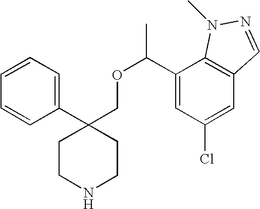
C1(C2(COC(C3=CC(Cl)=CC4=C3N(C)N=C4)C)CCNCC2)=CC=CC=C1
